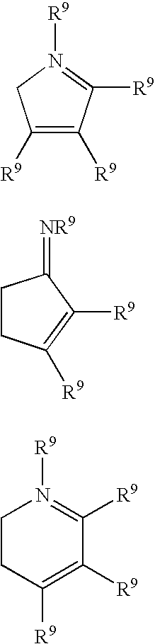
C1([R9])=C([R9])C([R9])=N([R9])C1.C1C([R9])=C([R9])C(=[NR9])C1.C1([R9])=C([R9])C([R9])=N([R9])CC1
